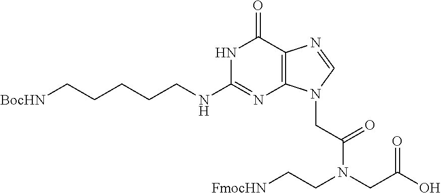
C(CCCCNC1=NC2=C(C(=O)N1)N=CN2CC(N(CC[FmocHN])CC(O)=O)=O)[BocHN]
